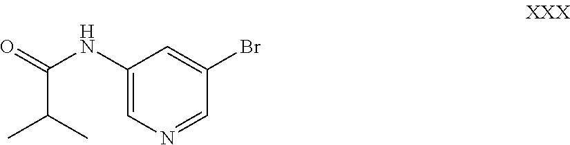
C1(NC(=O)C(C)C)=CN=CC(Br)=C1
